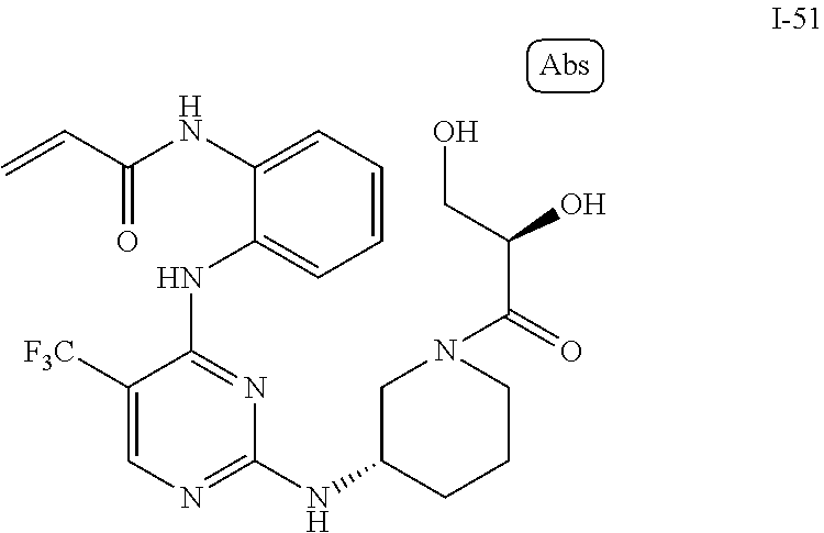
C1=CC=C(NC(C=C)=O)C(NC2=NC(NC3CN(C(C(CO)O)=O)CCC3)=NC=C2[F3C])=C1
